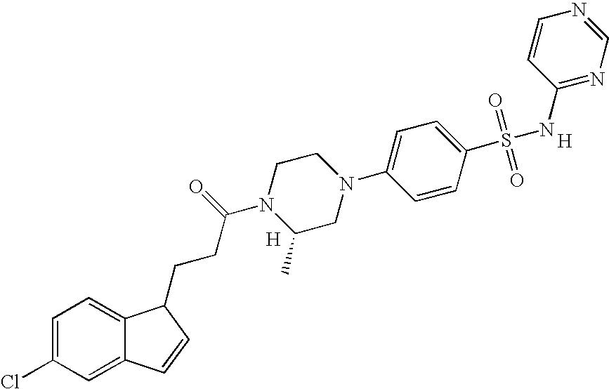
C1=C(Cl)C=C2C(=C1)C(CCC(N1C(C)CN(C3=CC=C(S(=O)(=O)NC4=NC=NC=C4)C=C3)CC1)=O)C=C2.[H].[H]
